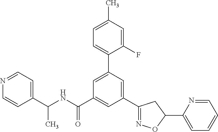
C1(C(NC(=O)C2=CC(C3=NOC(C4=CC=CC=N4)C3)=CC(C3=CC=C(C)C=C3F)=C2)C)=CC=NC=C1
